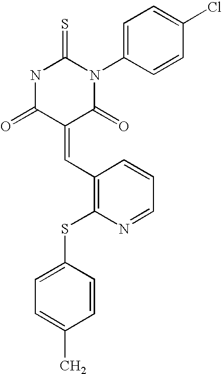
N1C(=O)C(=CC2=C(SC3=CC=C(C)C=C3)N=CC=C2)C(=O)N(C2=CC=C(Cl)C=C2)C1=S
